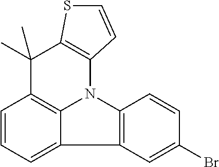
C1=CC=C2C3=C1C(C)(C)C1=C(N3C3=C2C=C(Br)C=C3)C=CS1
